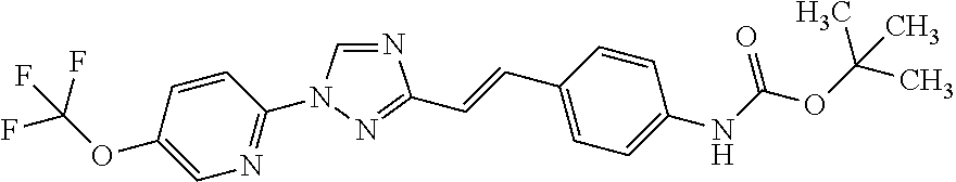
C1(N2C=NC(C=CC3=CC=C(NC(OC(C)(C)C)=O)C=C3)=N2)=NC=C(OC(F)(F)F)C=C1
